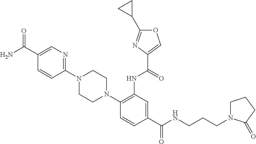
C1=CC(N2CCN(C3=C(NC(=O)C4=COC(C5CC5)=N4)C=C(C(NCCCN4CCCC4=O)=O)C=C3)CC2)=NC=C1C(N)=O
